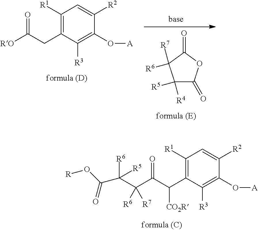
C1([R5])([R4])C(=O)OC(=O)C1([R6])[R7].C1([R1])=C(CC([RO])=O)C([R3])=C(O[A])C([R2])=C1.[R]OC(C([R6])([R5])C(C(=O)C(C1=C([R1])C=C([R2])C(O[A])=C1[R3])[CO2R])([R6])[R7])=O
